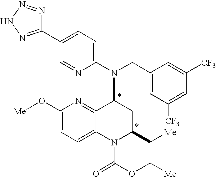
C1(C2=CC=C(N(CC3=CC([CF3])=CC([CF3])=C3)C3C4=NC(O[Me])=CC=C4N(C(=O)OC[Me])C(C[Me])C3)N=C2)=NNN=N1
